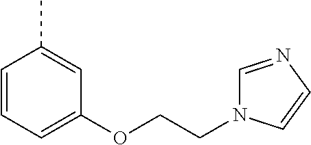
C1=CC=C(OCCN2C=NC=C2)C=C1C
